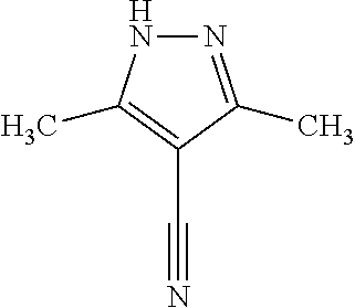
C1(C#N)=C(C)NN=C1C
